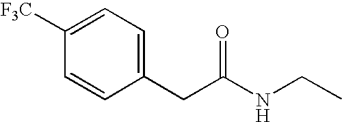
N(C(CC1=CC=C([F3C])C=C1)=O)CC
